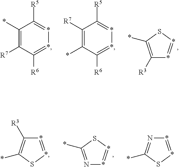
C1([R3])=C(*)S*=*1.C1(*)=C([R7])C([R6])=**=C1[R5].C1([R7])=C(*)C([R6])=**=C1[R5].N1=C(*)S*=*1.*1=*SC(*)=C1[R3].*1=*SC(*)=N1
